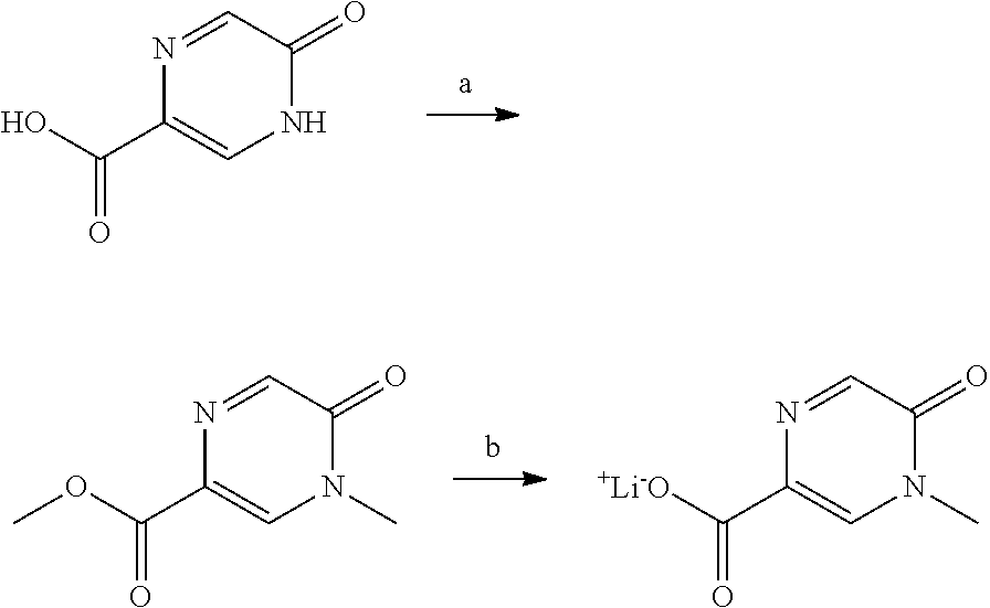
N1=CC(=O)NC=C1C(O)=O.N1=CC(=O)N(C)C=C1C(OC)=O.N1=CC(=O)N(C)C=C1C([+Li-O])=O
